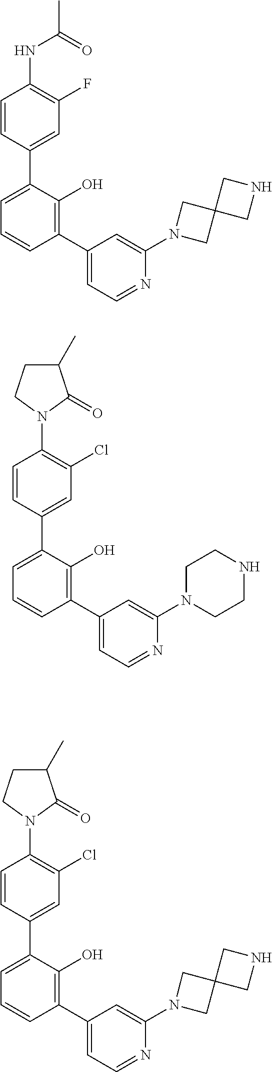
C1=CC(C2=CC=CC(C3=CC=NC(N4CC5(C4)CNC5)=C3)=C2O)=CC(F)=C1NC(C)=O.C1=CC(C2=CC=CC(C3=CC=NC(N4CCNCC4)=C3)=C2O)=CC(Cl)=C1N1C(=O)C(C)CC1.C1=CC(C2=CC=CC(C3=CC=NC(N4CC5(C4)CNC5)=C3)=C2O)=CC(Cl)=C1N1C(=O)C(C)CC1
